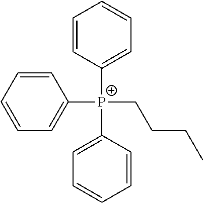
C1=C([P+](C2=CC=CC=C2)(C2=CC=CC=C2)CCCC)C=CC=C1
